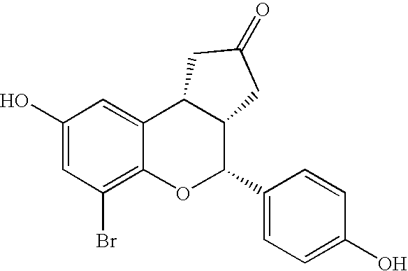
C1(O)=CC(Br)=C2C(=C1)C1C(C(C3=CC=C(O)C=C3)O2)CC(=O)C1
